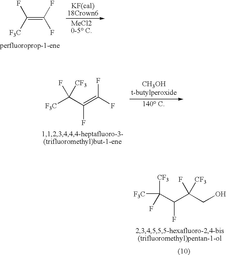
C(=C(F)F)([F3C])F.C([F3C])(C(=C(F)F)F)(F)[CF3].[CF3]C([F3C])(F)C(C(CO)(F)[CF3])F
